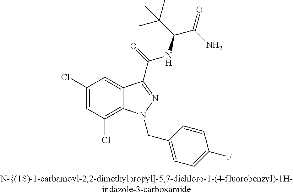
C1(Cl)=CC(Cl)=C2C(=C1)C(C(=O)NC(C(N)=O)C(C)(C)C)=NN2CC1=CC=C(F)C=C1
